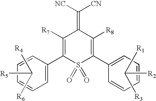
[R5]C([R6])[R4].C1([R7])=C(C2=CC=CC=C2)S(=O)(=O)C(C2=CC=CC=C2)=C([R8])C1=C([NC])[CN].[R2]C([R3])[R1]
